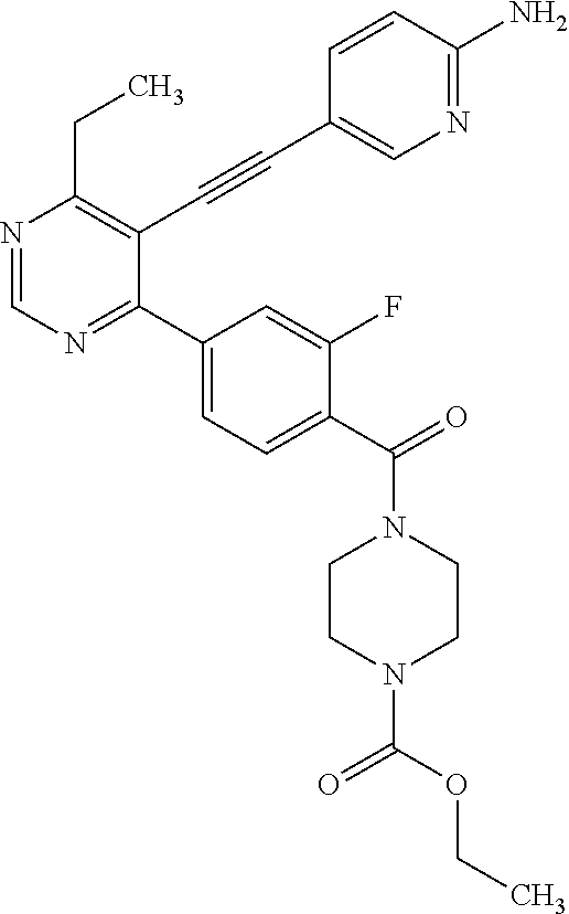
N1=CN=C(C2=CC=C(C(=O)N3CCN(C(=O)OCC)CC3)C(F)=C2)C(C#CC2=CN=C(N)C=C2)=C1CC
